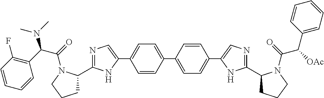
C1=CC(C2=CC=C(C3=CN=C(C4CCCN4C(C(C4=CC=CC=C4)[OAc])=O)N3)C=C2)=CC=C1C1=CN=C(C2CCCN2C(=O)C(C2=C(F)C=CC=C2)N(C)C)N1
